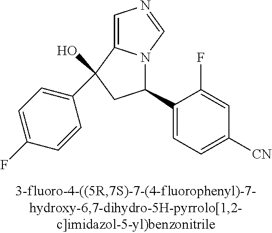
C1=C2N(C=N1)C(C1=CC=C([CN])C=C1F)CC2(C1=CC=C(F)C=C1)O
